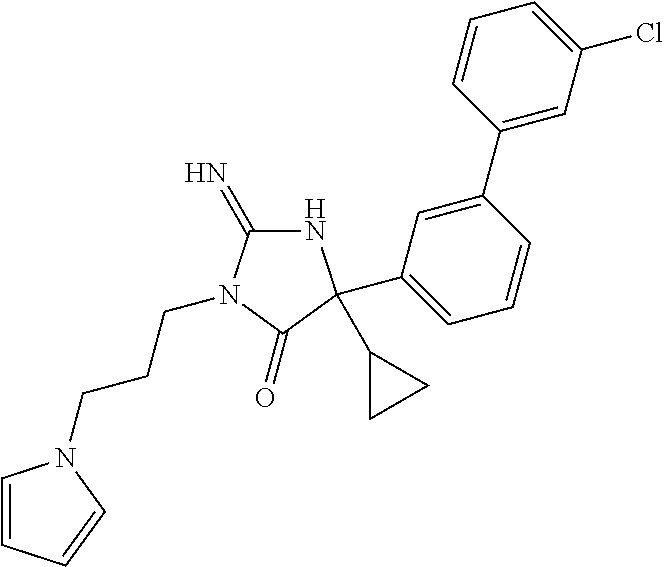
N1C(=N)N(CCCN2C=CC=C2)C(=O)C1(C1CC1)C1=CC=CC(C2=CC(Cl)=CC=C2)=C1
